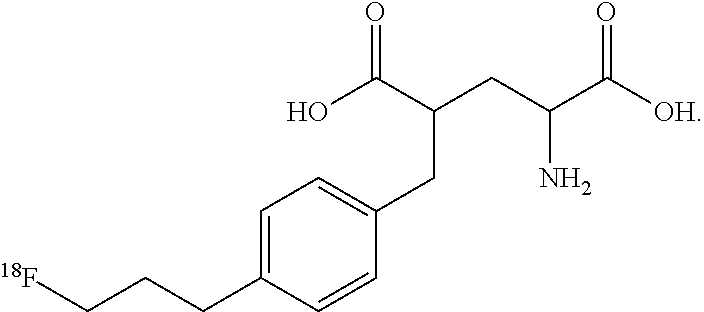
C1=C(CCC[18F])C=CC(CC(CC(C([OH])=O)N)C(O)=O)=C1
